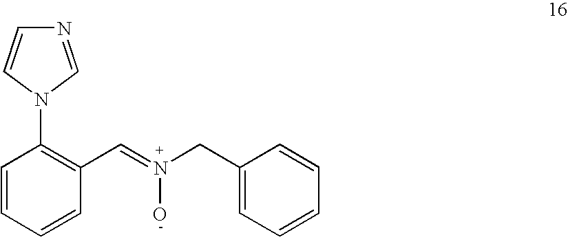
C1=CC=CC(C=N(CC2=CC=CC=C2)O)=C1N1C=NC=C1
